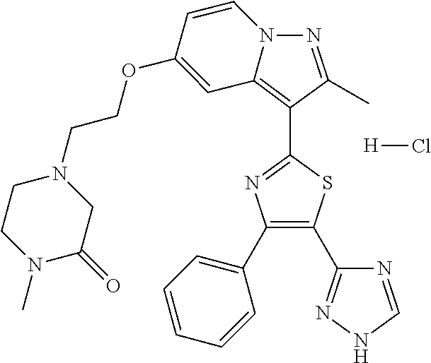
N1=C(C)C(C2=NC(C3=CC=CC=C3)=C(C3=NNC=N3)S2)=C2C=C(OCCN3CCN(C)C(=O)C3)C=CN12.[H]Cl
